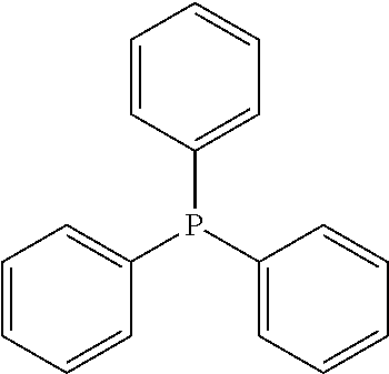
C1=CC(P(C2=CC=CC=C2)C2=CC=CC=C2)=CC=C1
